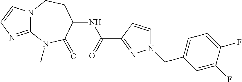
C12=NC=CN1CCC(NC(C1=NN(CC3=CC=C(F)C(F)=C3)C=C1)=O)C(=O)N2C
